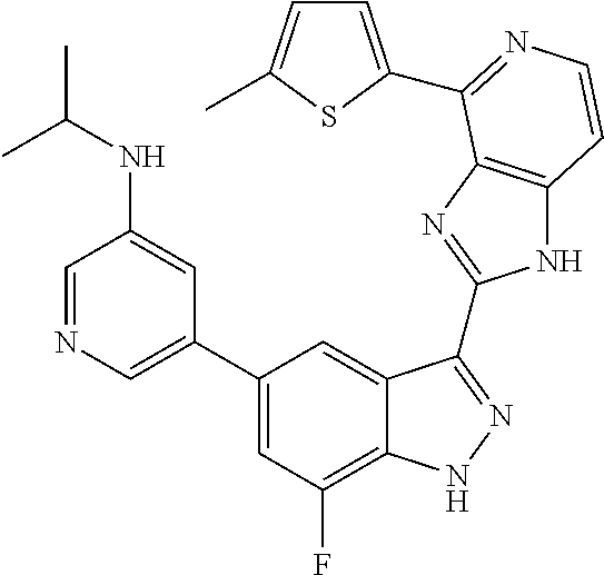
C1=C(C2=CC(F)=C3C(=C2)C(C2=NC4=C(N2)C=CN=C4C2=CC=C(C)S2)=NN3)C=C(NC(C)C)C=N1
